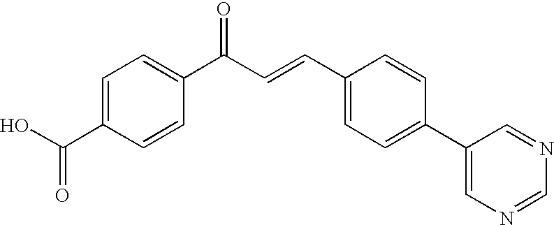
C1=C(C(O)=O)C=CC(C(=O)C=CC2=CC=C(C3=CN=CN=C3)C=C2)=C1
